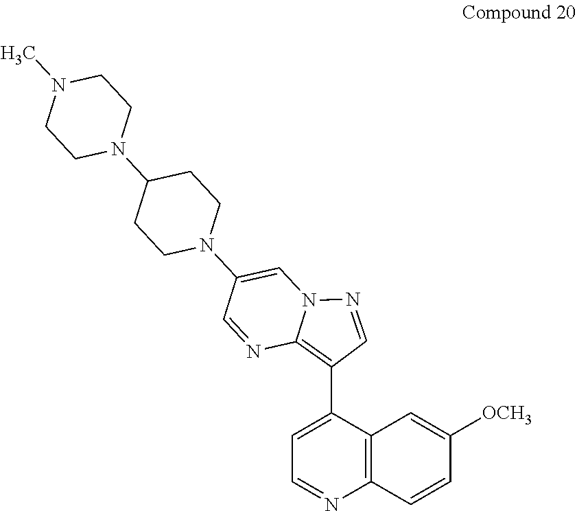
N1(C)CCN(C2CCN(C3=CN4C(=C(C5=CC=NC6=C5C=C([OCH3])C=C6)C=N4)N=C3)CC2)CC1
